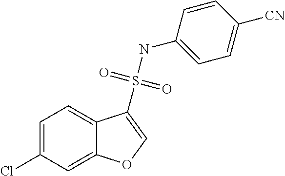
C1=C(Cl)C=C2C(=C1)C(S(NC1=CC=C([CN])C=C1)(=O)=O)=CO2
